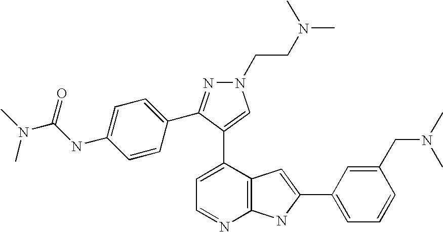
C1=C(C2=CN(CCN(C)C)N=C2C2=CC=C(NC(=O)N(C)C)C=C2)C2=C(N=C1)NC(C1=CC=CC(CN(C)C)=C1)=C2
